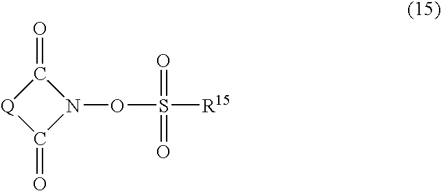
[Q]1C(=O)N(OS(=O)(=O)[R15])C1=O
